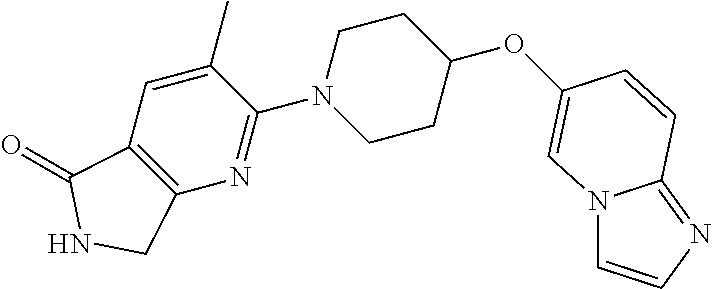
O(C1CCN(C2=NC3=C(C=C2C)C(=O)NC3)CC1)C1=CN2C=CN=C2C=C1
